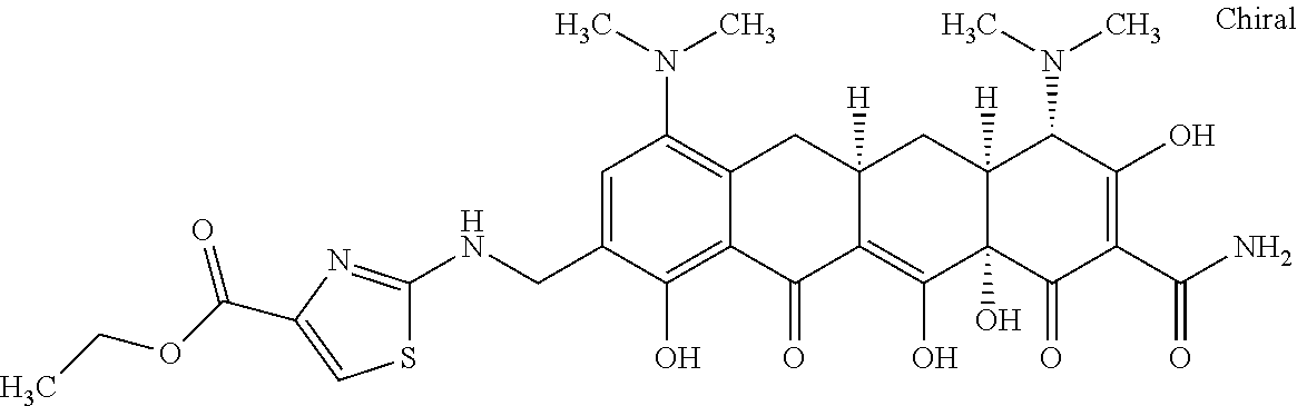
C12([H])C(O)(C(=O)C(C(N)=O)=C(O)C1N(C)C)C(O)=C1C([H])(C2)CC2=C(N(C)C)C=C(CNC3=NC(C(OCC)=O)=CS3)C(O)=C2C1=O
